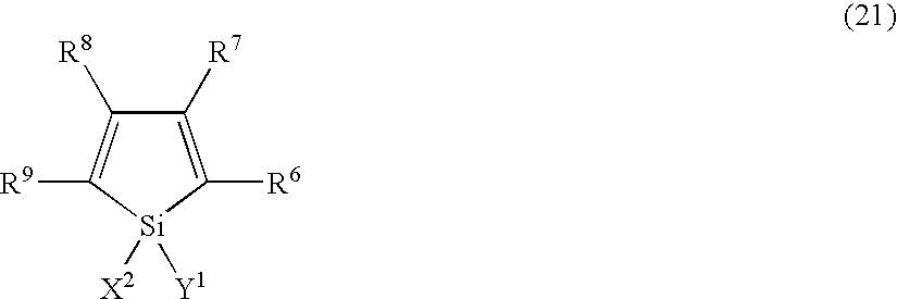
C1([R7])=C([R6])[Si]([Y1])([X2])C([R9])=C1[R8]
